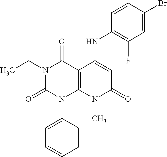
C1=CC(N2C3=C(C(=O)N(CC)C2=O)C(NC2=C(F)C=C(Br)C=C2)=CC(=O)N3C)=CC=C1
